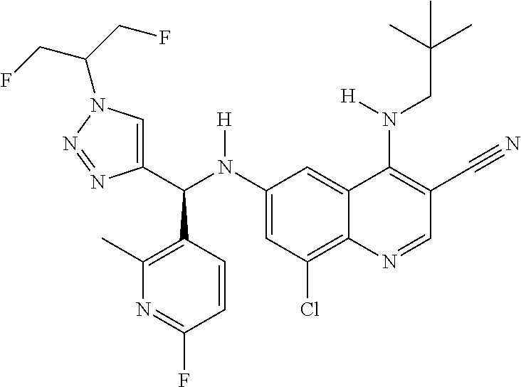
C1(N(C(C2=CN(C(CF)CF)N=N2)C2=C(C)N=C(F)C=C2)[H])=CC(Cl)=C2C(=C1)C(N(CC(C)(C)C)[H])=C(C#N)C=N2
